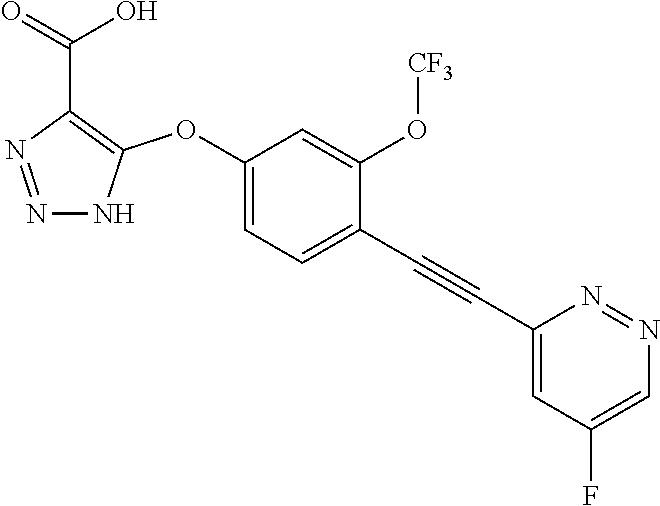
C1(OC2=C(C(=O)O)N=NN2)=CC=C(C#CC2=CC(F)=CN=N2)C(O[CF3])=C1
